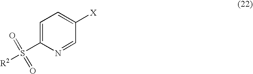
C1=C(S([R2])(=O)=O)N=CC([X])=C1
